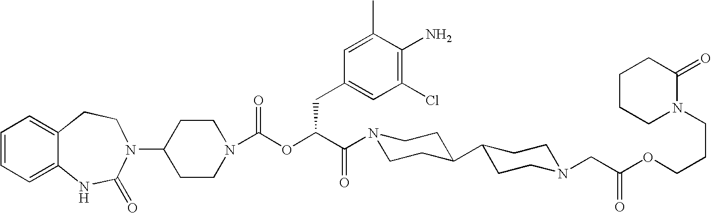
C1(N2C(=O)NC3=CC=CC=C3CC2)CCN(C(OC(C(=O)N2CCC(C3CCN(CC(OCCCN4C(=O)CCCC4)=O)CC3)CC2)CC2=CC(Cl)=C(N)C(C)=C2)=O)CC1
